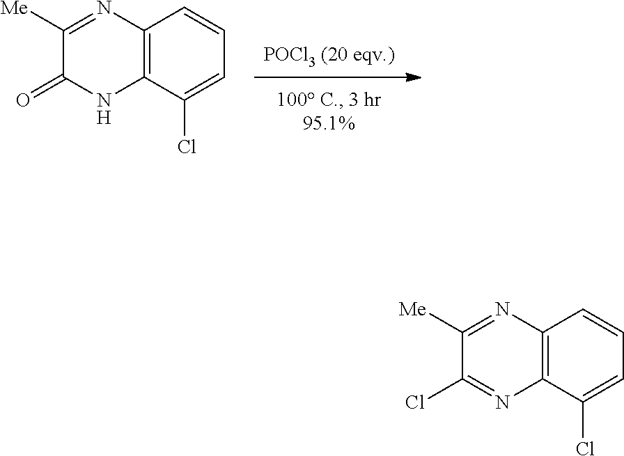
C12=C(C(Cl)=CC=C1)NC(=O)C([Me])=N2.C12=C(C(Cl)=CC=C1)N=C(Cl)C([Me])=N2
